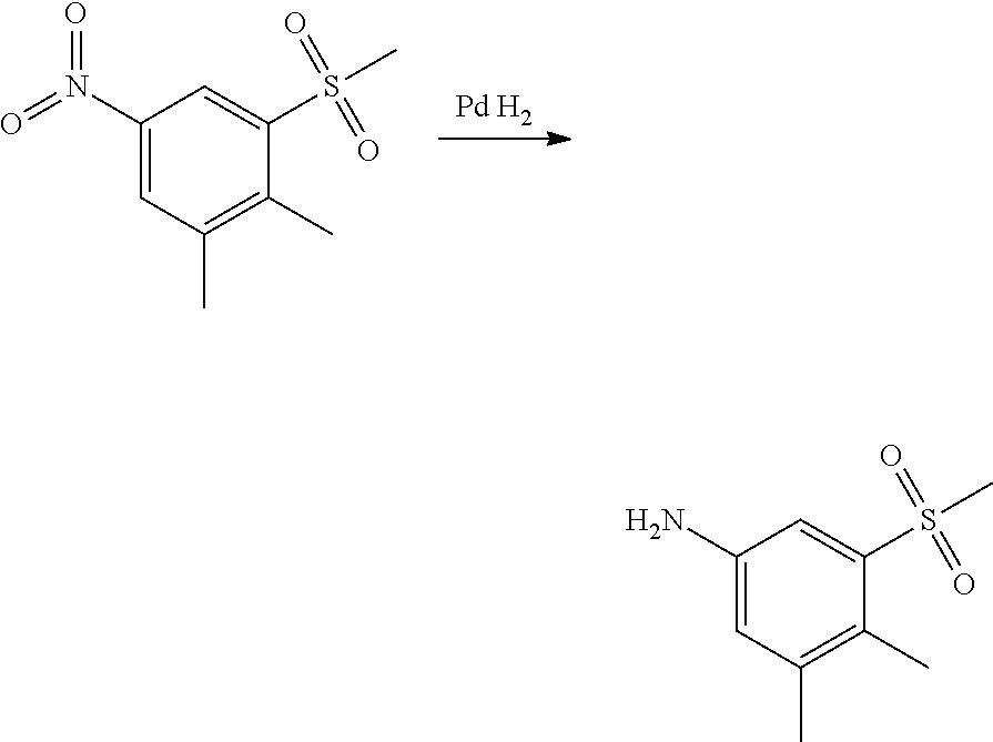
C1(N(=O)=O)=CC(C)=C(C)C(S(=O)(=O)C)=C1.[Pd H2].C1(N)=CC(C)=C(C)C(S(=O)(=O)C)=C1
